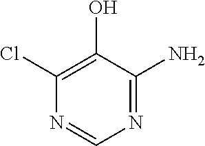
C1(O)=C(Cl)N=CN=C1N
